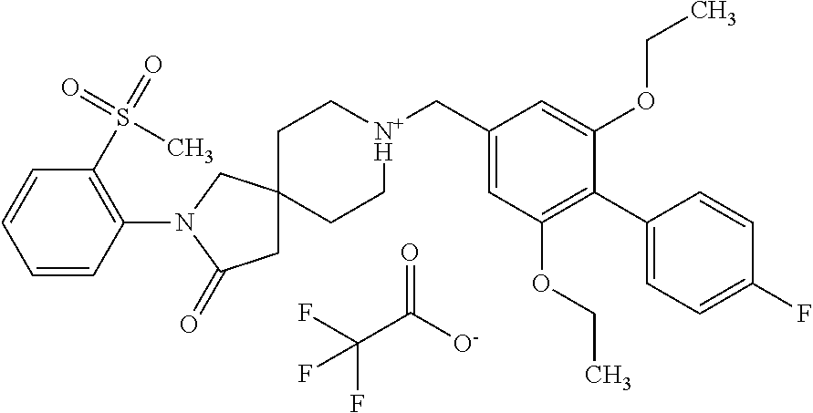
FC(C([O-])=O)(F)F.C1C[N+H](CC2=CC(OCC)=C(C3=CC=C(F)C=C3)C(OCC)=C2)CCC12CC(=O)N(C1=C(S(=O)(=O)C)C=CC=C1)C2
